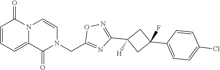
N12C(=CC=CC1=O)C(=O)N(CC1=NC(C3([H])CC(C4=CC=C(Cl)C=C4)(F)C3)=NO1)C=C2
